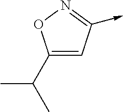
C1(C(C)C)=CC(->C)=NO1
